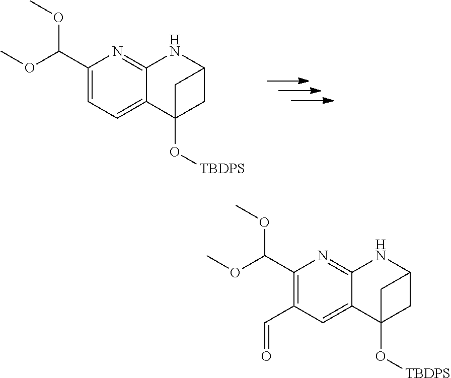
C1(C(OC)OC)=C(C=O)C=C2C(=N1)NC1CC2(O[TBDPS])C1.C1(C(OC)OC)=CC=C2C(=N1)NC1CC2(O[TBDPS])C1
